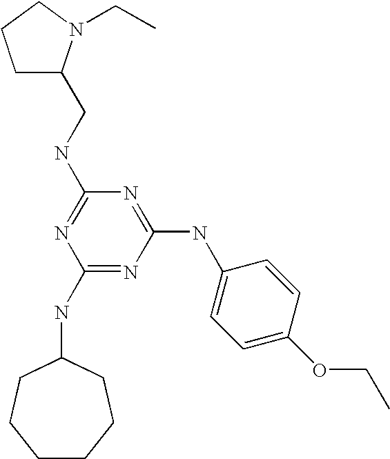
C1(NC2CCCCCC2)=NC(NC2=CC=C(OCC)C=C2)=NC(NCC2CCCN2CC)=N1
